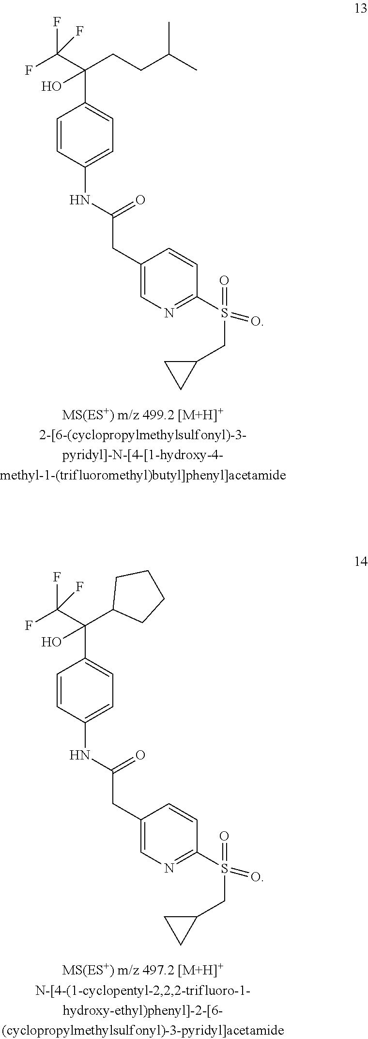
C1=CC(NC(CC2=CN=C(S(=O)(=O)CC3CC3)C=C2)=O)=CC=C1C(C(F)(F)F)(O)CCC(C)C.C1=CC(NC(CC2=CN=C(S(=O)(=O)CC3CC3)C=C2)=O)=CC=C1C(C(F)(F)F)(O)C1CCCC1
